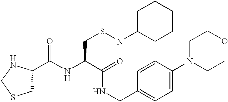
C(NC(C(=O)NCC1=CC=C(N2CCOCC2)C=C1)CSNC1CCCCC1)(=O)C1CSCN1
